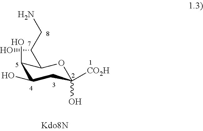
C1(O)CC([CO2H])(O)OC(C(CN)O)C1O
